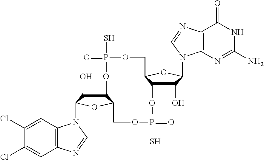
C12C(O)C(N3C4=C(C=C(Cl)C(Cl)=C4)N=C3)OC1COP(S)(=O)OC1C(O)C(N3C4=C(C(=O)NC(N)=N4)N=C3)OC1COP(S)(=O)O2
